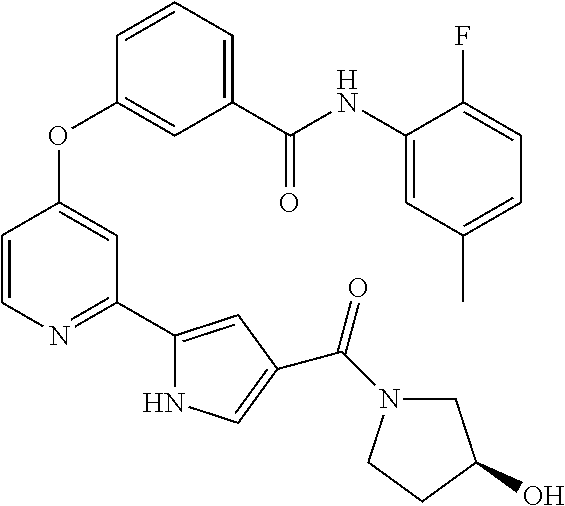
C1=CN=C(C2=CC(C(=O)N3CC(O)CC3)=CN2)C=C1OC1=CC(C(NC2=CC(C)=CC=C2F)=O)=CC=C1
